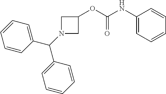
N1(C(C2=CC=CC=C2)C2=CC=CC=C2)CC(OC(NC2=CC=CC=C2)=O)C1
